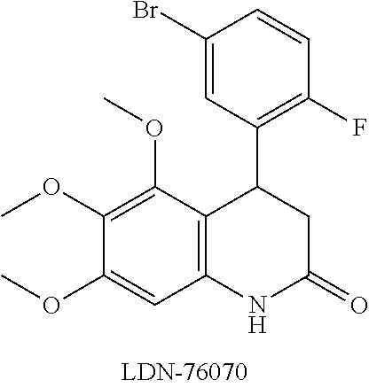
C12=C(C(OC)=C(OC)C(OC)=C1)C(C1=C(F)C=CC(Br)=C1)CC(=O)N2
